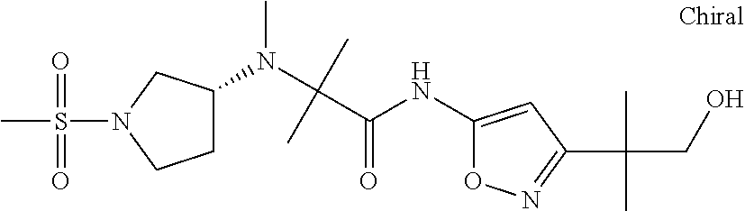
C(C)(C(=O)NC1=CC(C(CO)(C)C)=NO1)(N(C)C1CCN(S(C)(=O)=O)C1)C
